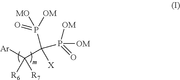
[Ar]C(C(P([OM])([OM])=O)(P(=O)([MO])[OM])[X])([R6])[R7]
